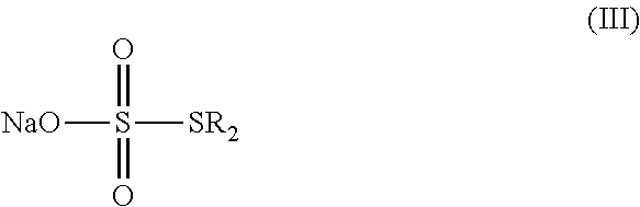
[NaO]S(=O)(=O)[SR2]
